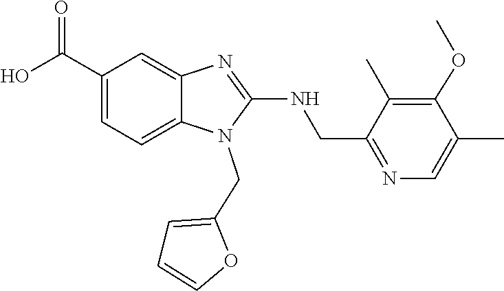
O=C(O)C1=CC=C2N(CC3=CC=CO3)C(NCC3=NC=C(C)C(OC)=C3C)=NC2=C1
